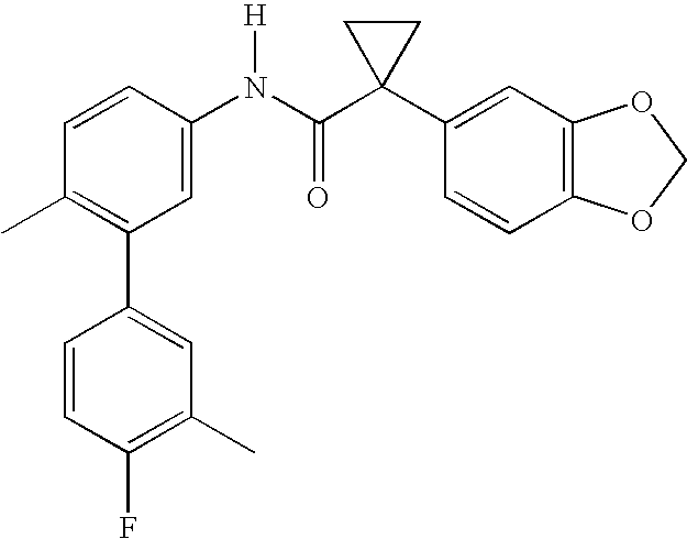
C1=CC(N(C(C2(C3=CC4=C(C=C3)OCO4)CC2)=O)[H])=CC(C2=CC(C)=C(F)C=C2)=C1C
